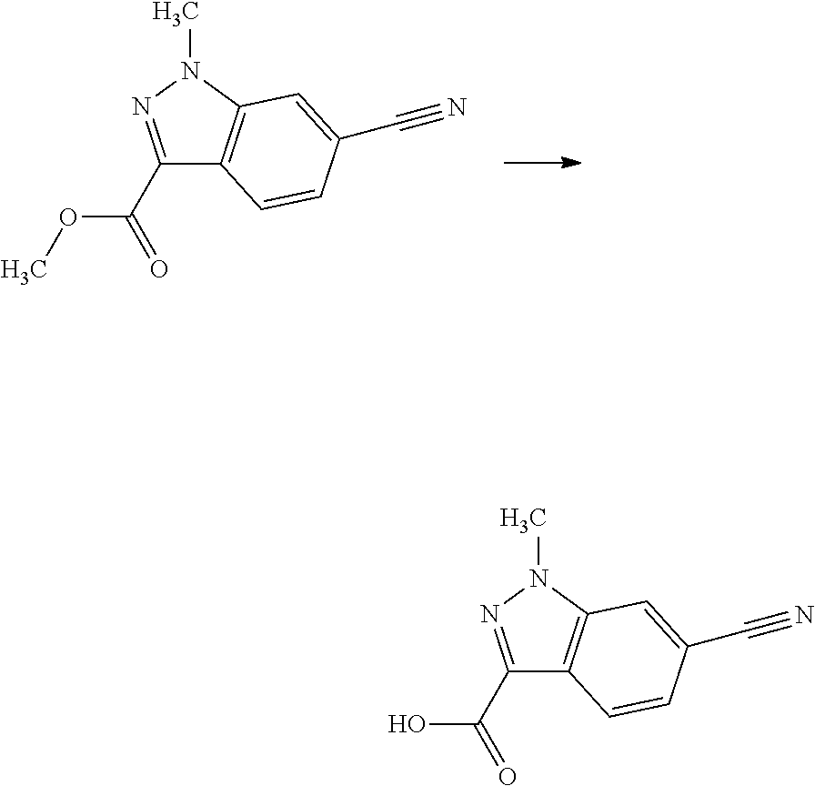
C1(C(=O)OC)=NN(C)C2=C1C=CC(C#N)=C2.C1(C(=O)O)=NN(C)C2=C1C=CC(C#N)=C2
